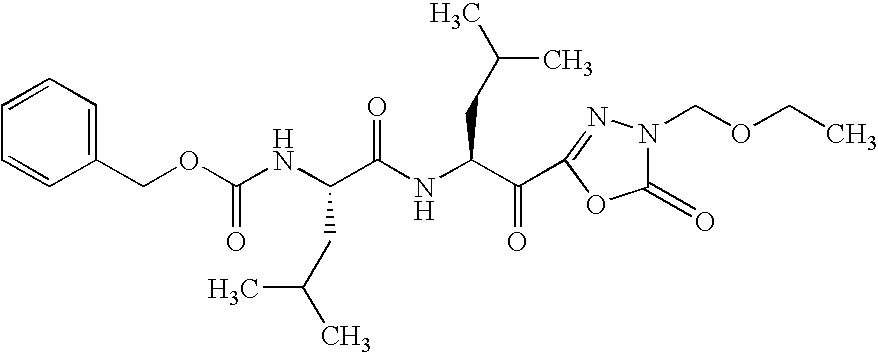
N(C(C(C1=NN(COCC)C(=O)O1)=O)CC(C)C)C(=O)C(NC(OCC1=CC=CC=C1)=O)CC(C)C
